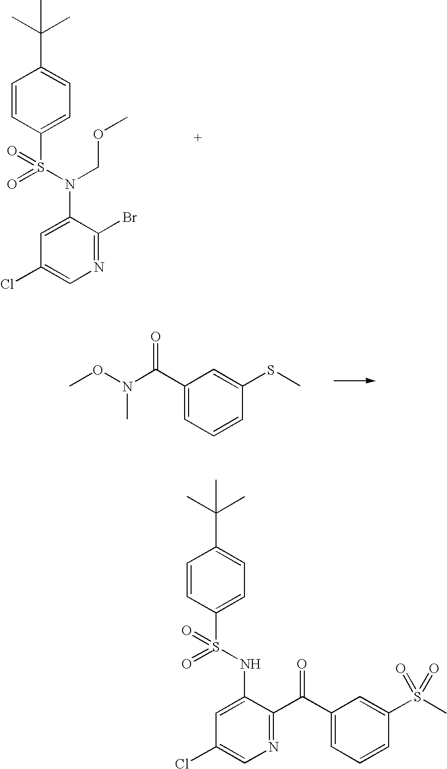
C1=CC(S(N(C2=CC(Cl)=CN=C2Br)COC)(=O)=O)=CC=C1C(C)(C)C.C1(C(N(OC)C)=O)=CC=CC(SC)=C1.C1=CC(S(NC2=CC(Cl)=CN=C2C(C2=CC=CC(S(C)(=O)=O)=C2)=O)(=O)=O)=CC=C1C(C)(C)C
